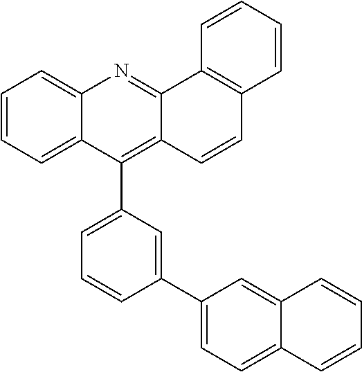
C12=CC=CC=C1C(C1=CC=CC(C3=CC=C4C(=C3)C=CC=C4)=C1)=C1C(=N2)C2=C(C=C1)C=CC=C2
